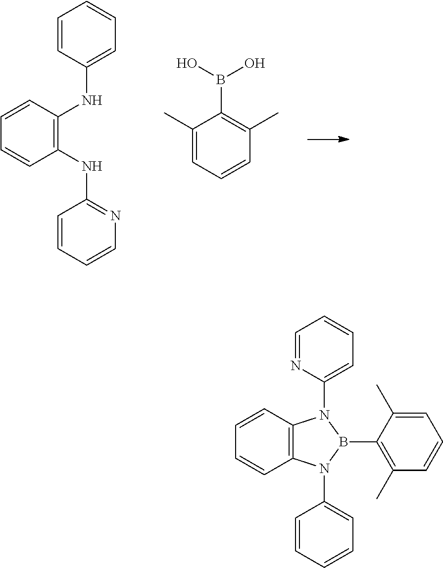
C1=CC(NC2=C(NC3=NC=CC=C3)C=CC=C2)=CC=C1.C1(C)=CC=CC(C)=C1B(O)O.C1=CC2=C(C=C1)N(C1=CC=CC=C1)B(C1=C(C)C=CC=C1C)N2C1=CC=CC=N1
